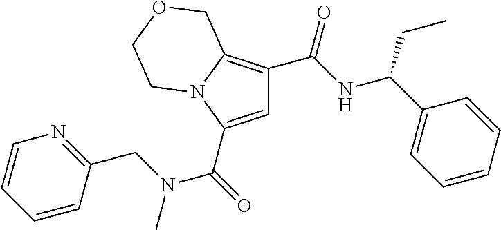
C1=C(C(=O)N(C)CC2=NC=CC=C2)N2C(=C1C(NC(C1=CC=CC=C1)CC)=O)COCC2
